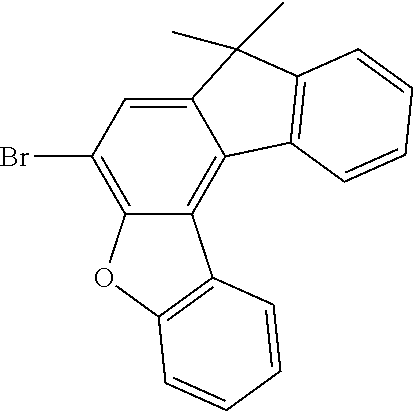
C12=CC(Br)=C3C(=C1C1=C(C2(C)C)C=CC=C1)C1=C(O3)C=CC=C1
